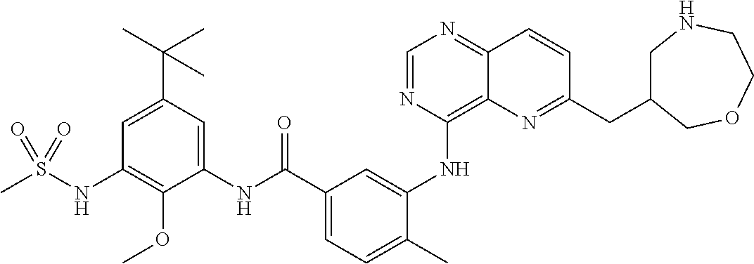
C1=NC(NC2=CC(C(NC3=CC(C(C)(C)C)=CC(NS(C)(=O)=O)=C3OC)=O)=CC=C2C)=C2C(=N1)C=CC(CC1CNCCOC1)=N2
